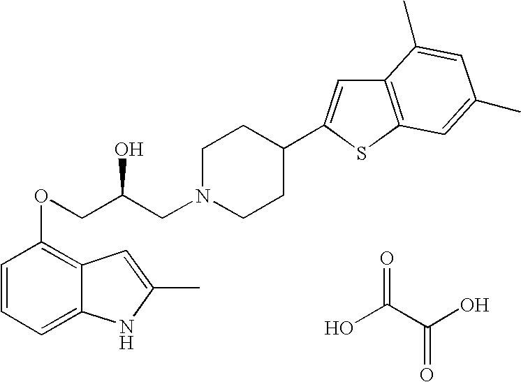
C1=CC=C2C(=C1OCC(CN1CCC(C3=CC4=C(S3)C=C(C)C=C4C)CC1)O)C=C(C)N2.OC(C(O)=O)=O
